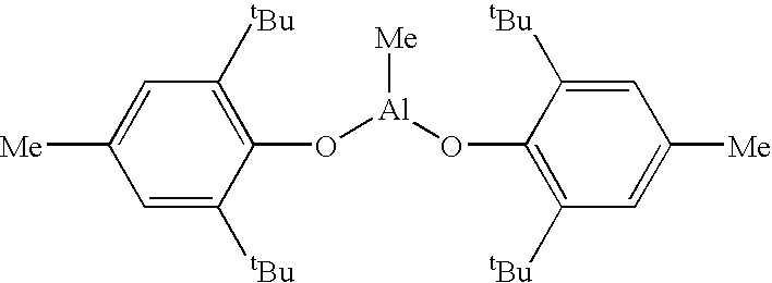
C1=C([tBu])C(O[Al]([Me])OC2=C([tBu])C=C([Me])C=C2[tBu])=C([tBu])C=C1[Me]
